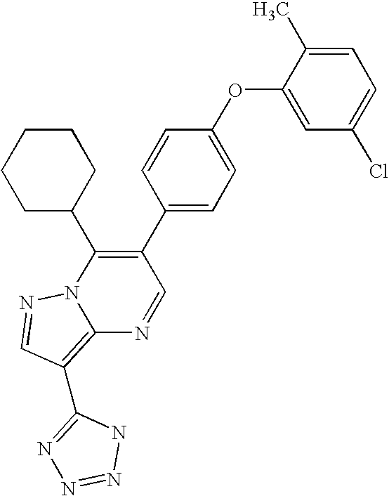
C12=C(C3=NN=NN3)C=NN1C(C1CCCCC1)=C(C1=CC=C(OC3=CC(Cl)=CC=C3C)C=C1)C=N2
